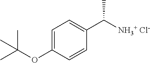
C1=C(OC(C)(C)C)C=CC(C([NH3+ Cl-])C)=C1
